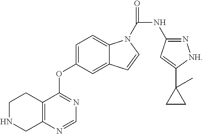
C12=C(N=CN=C1OC1=CC=C3C(=C1)C=CN3C(NC1=N[NH]C(C3(C)CC3)=C1)=O)CNCC2
